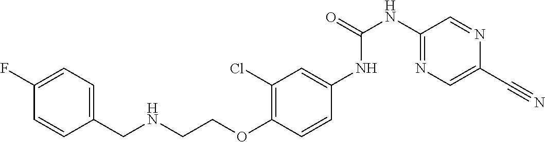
C1=CC(F)=CC=C1CNCCOC1=C(Cl)C=C(NC(NC2=NC=C(C#N)N=C2)=O)C=C1
